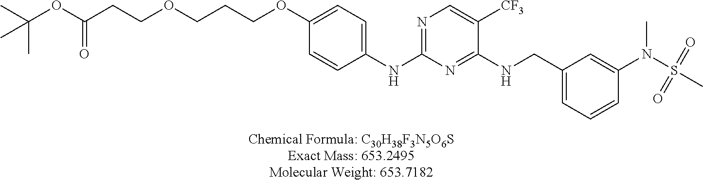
C1(NC2=NC=C([CF3])C(NCC3=CC=CC(N(S(C)(=O)=O)C)=C3)=N2)=CC=C(OCCCOCCC(OC(C)(C)C)=O)C=C1
